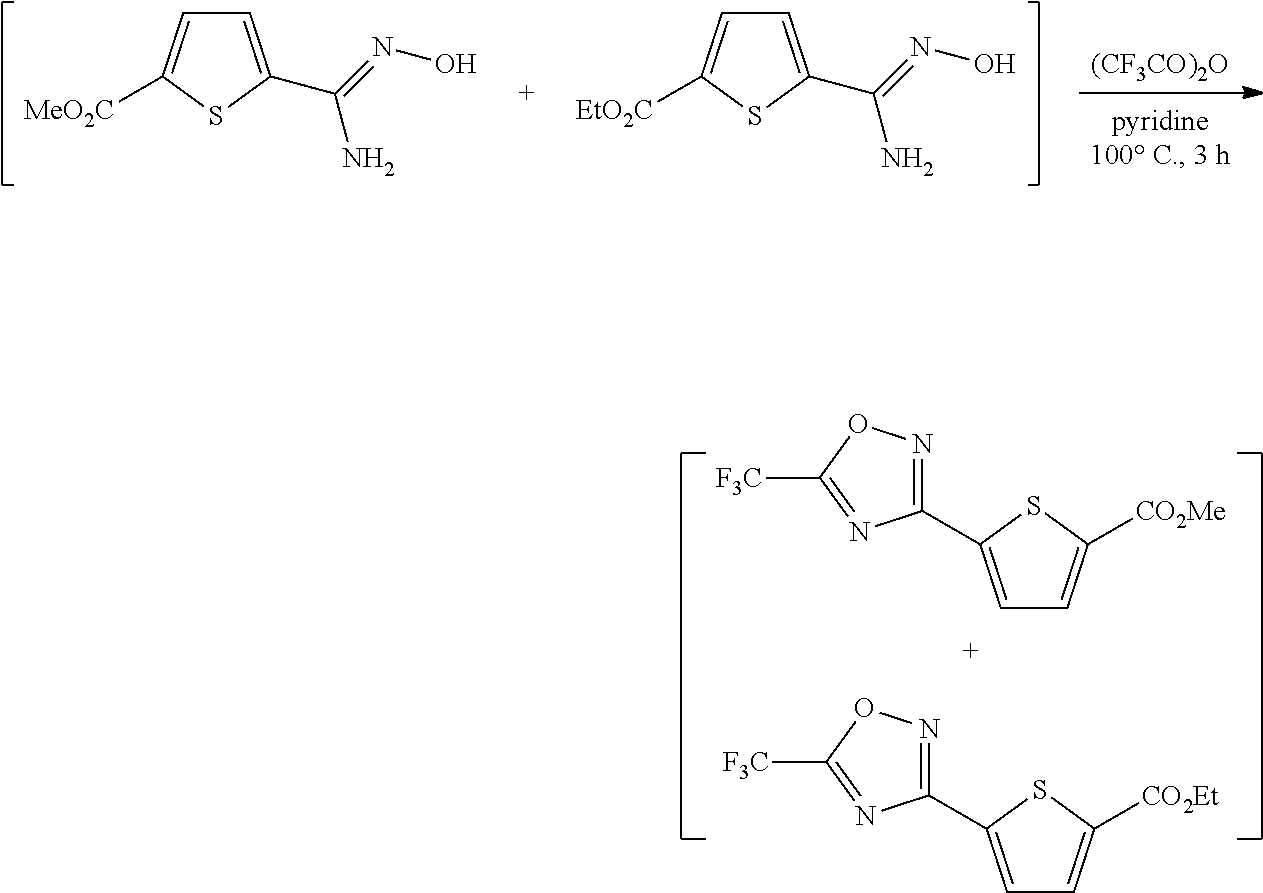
C1=C(C(=NO)N)SC([MeO2C])=C1.C1=C(C(=NO)N)SC([EtO2C])=C1.[(CF3CO)2O].C1=C(C2=NOC([F3C])=N2)SC([CO2Me])=C1.C1=C(C2=NOC([F3C])=N2)SC([CO2Et])=C1
